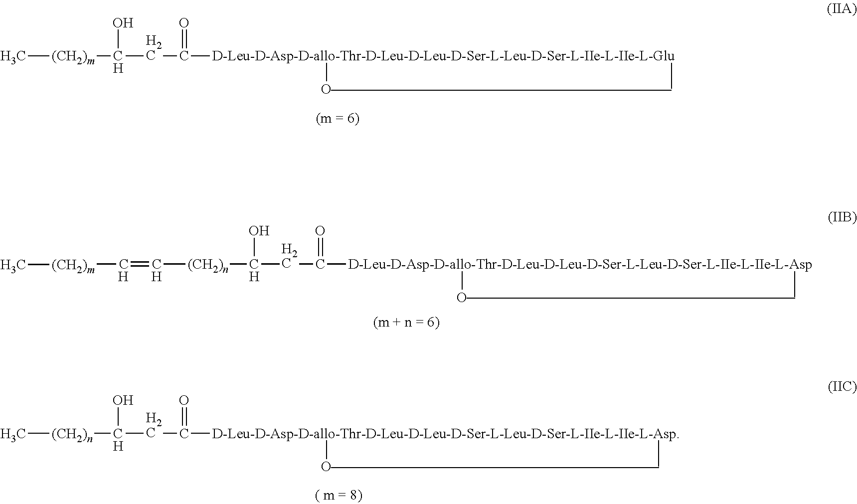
C[(CH2)m]C(CC([D-Leu-D-Asp-D-allo-Thr-D-Leu-D-Leu-D-Ser-L-Leu-D-Ser-L-IIe-L-IIe-L-Glu](O)C)=O)O.C([(CH2)n]C(CC([D-Leu-D-Asp-D-allo-Thr-D-Leu-D-Leu-D-Ser-L-Leu-D-Ser-L-IIe-L-IIe-L-Asp](O)C)=O)O)=C[(CH2)m]C.C[(CH2)n]C(CC([D-Leu-D-Asp-D-allo-Thr-D-Leu-D-Leu-D-Ser-L-Leu-D-Ser-L-IIe-L-IIe-L-Asp](O)C)=O)O
